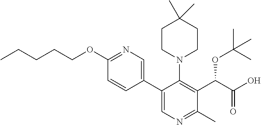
C1(OCCCCC)=NC=C(C2=CN=C(C)C(C(C(=O)O)OC(C)(C)C)=C2N2CCC(C)(C)CC2)C=C1
